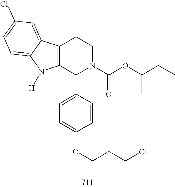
C12=C(C(C3=CC=C(OCCCCl)C=C3)N(C(OC(CC)C)=O)CC1)N([H])C1=CC=C(Cl)C=C21
